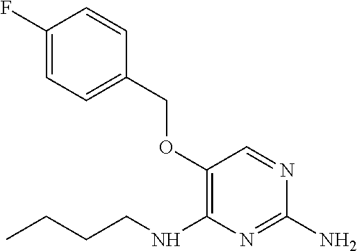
O(C1=C(NCCCC)N=C(N)N=C1)CC1=CC=C(F)C=C1
